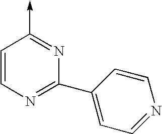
C1=CN=C(C2=CC=NC=C2)N=C1->C
